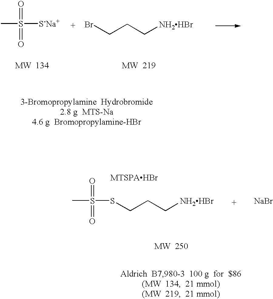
O=S(=O)([S-Na+])C.BrCCC[NH2HBr].O=S(=O)(SCCC[NH2HBr])C.[NaBr]
